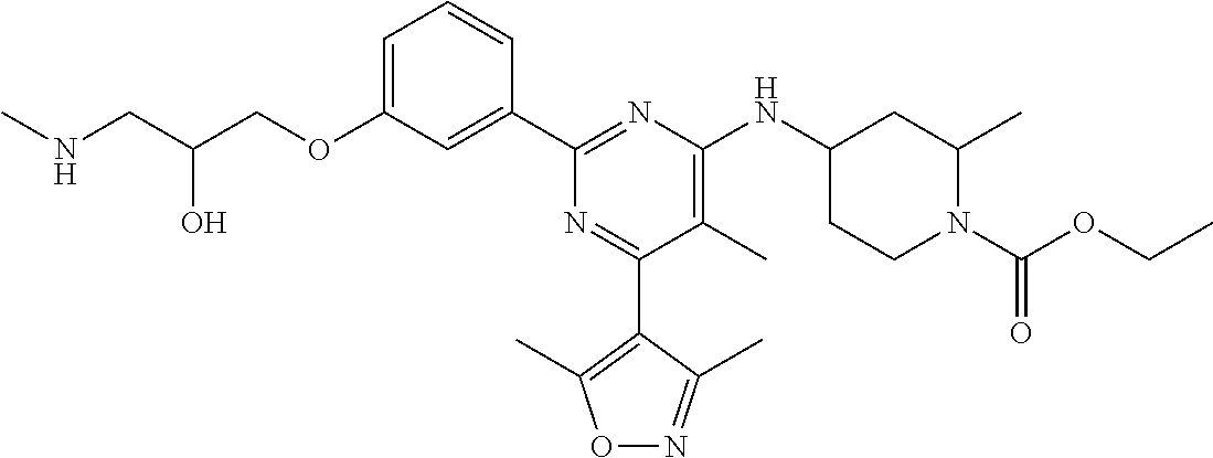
C1=C(OCC(CNC)O)C=C(C2=NC(NC3CCN(C(OCC)=O)C(C)C3)=C(C)C(C3=C(C)ON=C3C)=N2)C=C1
